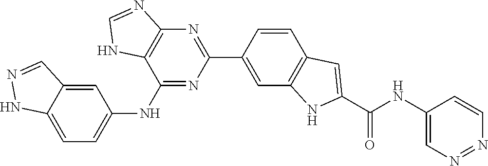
C1(NC2=CC=C3C(=C2)C=NN3)=NC(C2=CC3=C(C=C2)C=C(C(NC2=CN=NC=C2)=O)N3)=NC2=C1NC=N2
